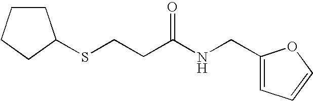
C1CCCC1SCCC(NCC1=CC=CO1)=O
